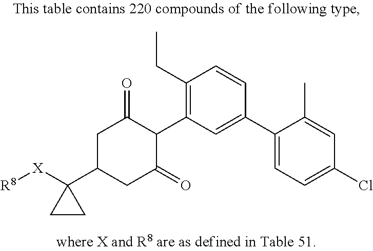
C1([X][R8])(C2CC(=O)C(C3=C(CC)C=CC(C4=CC=C(Cl)C=C4C)=C3)C(=O)C2)CC1
